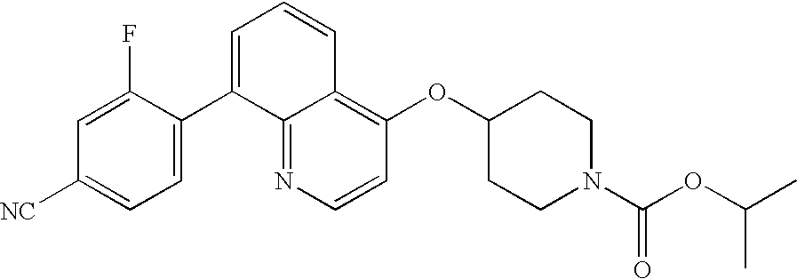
C1=CN=C2C(=C1OC1CCN(C(OC(C)C)=O)CC1)C=CC=C2C1=CC=C([NC])C=C1F
